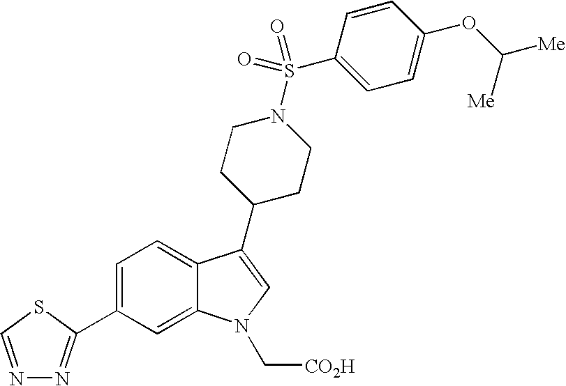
C1(C2=NN=CS2)=CC=C2C(=C1)N(C[CO2H])C=C2C1CCN(S(=O)(C2=CC=C(OC([Me])[Me])C=C2)=O)CC1
